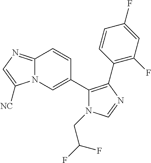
C12=NC=C([NC])N1C=C(C1=C(C3=C(F)C=C(F)C=C3)N=CN1CC(F)F)C=C2
